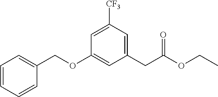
C1=CC=CC(COC2=CC(CC(OCC)=O)=CC([CF3])=C2)=C1
